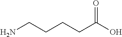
NCCCCC(O)=O
